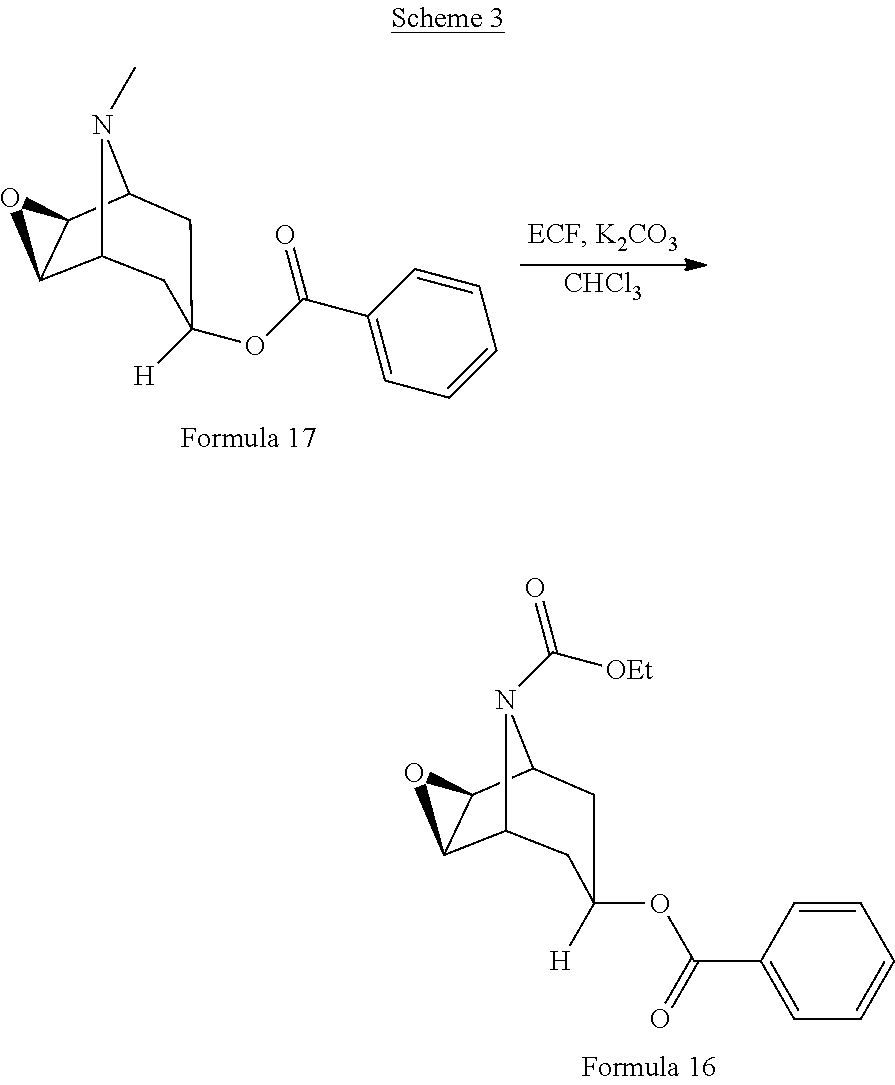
C12C3C(C(N1C([OEt])=O)CC(OC(C1=CC=CC=C1)=O)([H])C2)O3.[CHCl3].C12C3C(C(N1C)CC(OC(C1=CC=CC=C1)=O)([H])C2)O3
